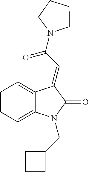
C1=C2C(=CC=C1)N(CC1CCC1)C(=O)C2=CC(=O)N1CCCC1
